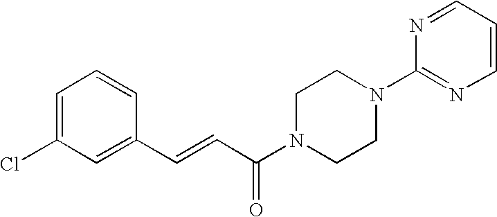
C1=C(Cl)C=C(C=CC(N2CCN(C3=NC=CC=N3)CC2)=O)C=C1
